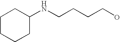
C1(NCCCCO)CCCCC1
